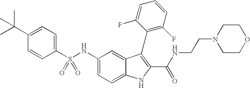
C1(C(C)(C)C)=CC=C(S(NC2=CC=C3C(=C2)C(C2=C(F)C=CC=C2F)=C(C(=O)NCCN2CCOCC2)N3)(=O)=O)C=C1
